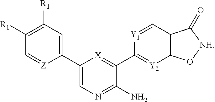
C1(C2=CC([R1])=C([R1])C=[Z]2)=CN=C(N)C(C2=[Y2]C3=C(C=[Y1]2)C(=O)[NH]O3)=[X]1
